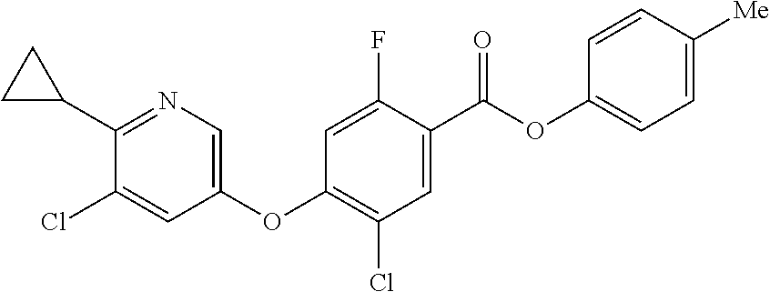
C1(C2CC2)=NC=C(OC2=C(Cl)C=C(C(OC3=CC=C([Me])C=C3)=O)C(F)=C2)C=C1Cl
